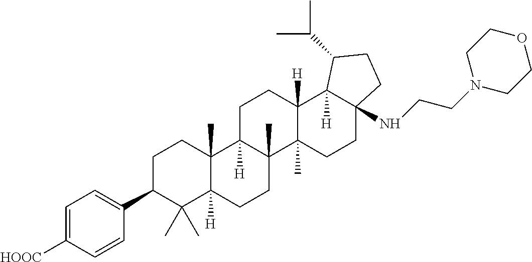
C1=C([HOOC])C=CC(C2C(C)(C)C3([H])C(C)(CC2)C2([H])C(C)(CC3)C3(C)C([H])(CC2)C2([H])C(NCCN4CCOCC4)(CC3)CCC2C(C)C)=C1
